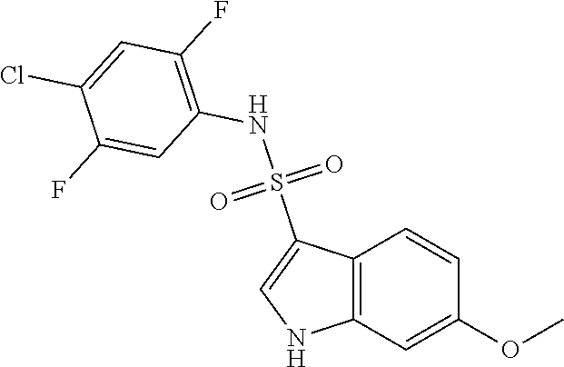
C12=C(C=C(OC)C=C1)NC=C2S(NC1=C(F)C=C(Cl)C(F)=C1)(=O)=O
